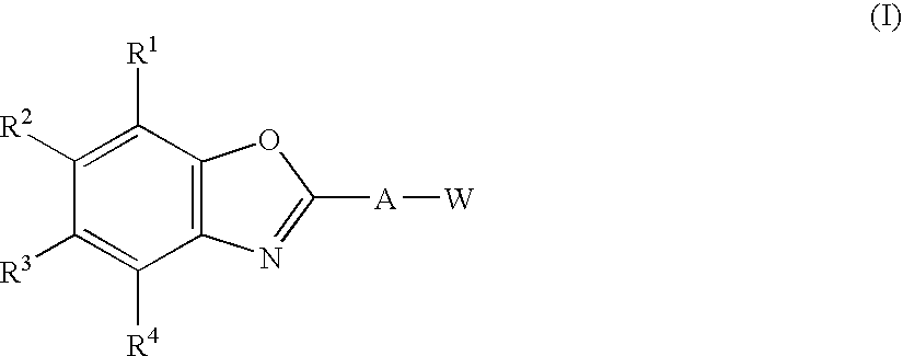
C1([R3])=C([R4])C2=C(C([R1])=C1[R2])OC([A][W])=N2
